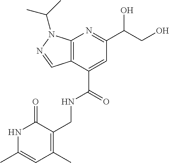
C12=C(C(C(NCC3=C(C)C=C(C)NC3=O)=O)=CC(C(CO)O)=N1)C=NN2C(C)C
